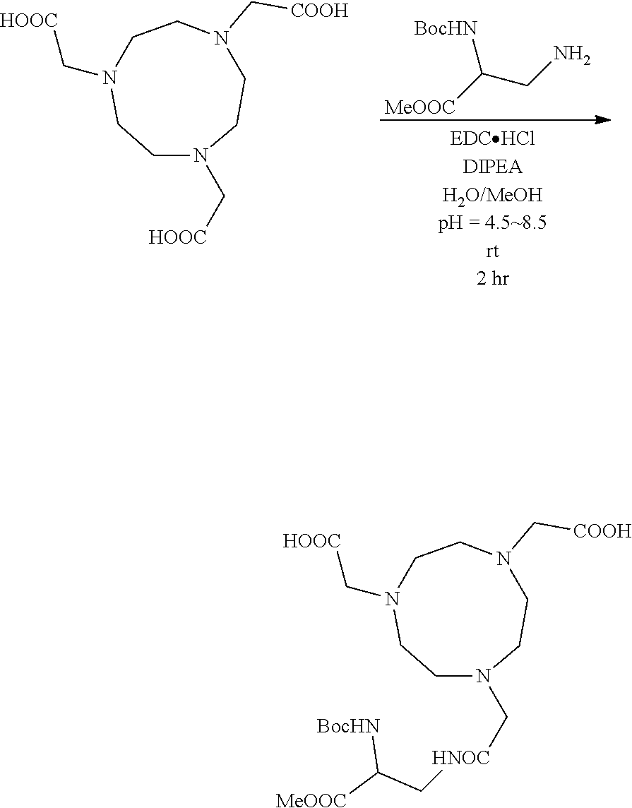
N1(C[HNOC]CC([MeOOC])[BocHN])CCN(C[HOOC])CCN(C[COOH])CC1.N1(C[HOOC])CCN(C[HOOC])CCN(C[COOH])CC1.[MeOOC]C(CN)[BocHN]
